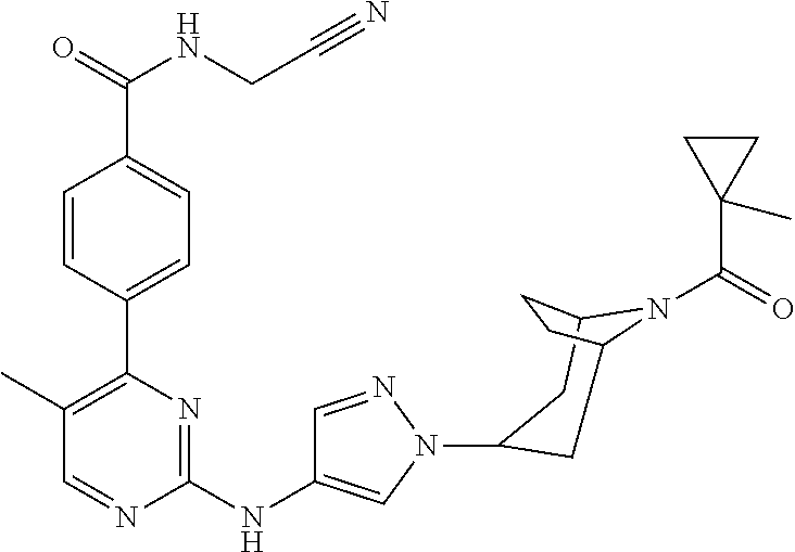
C1(C2=C(C)C=NC(NC3=CN(C4CC5CCC(C4)N5C(C4(C)CC4)=O)N=C3)=N2)=CC=C(C(NCC#N)=O)C=C1
